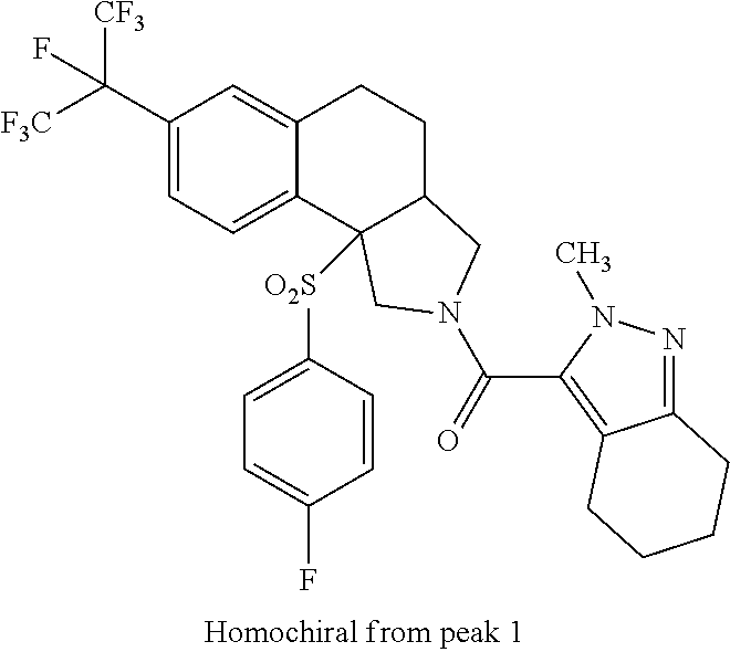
[F3C]C(C1=CC=C2C(=C1)CCC1C2([O2S]C2=CC=C(F)C=C2)CN(C(=O)C2=C3C(=NN2C)CCCC3)C1)([CF3])F
